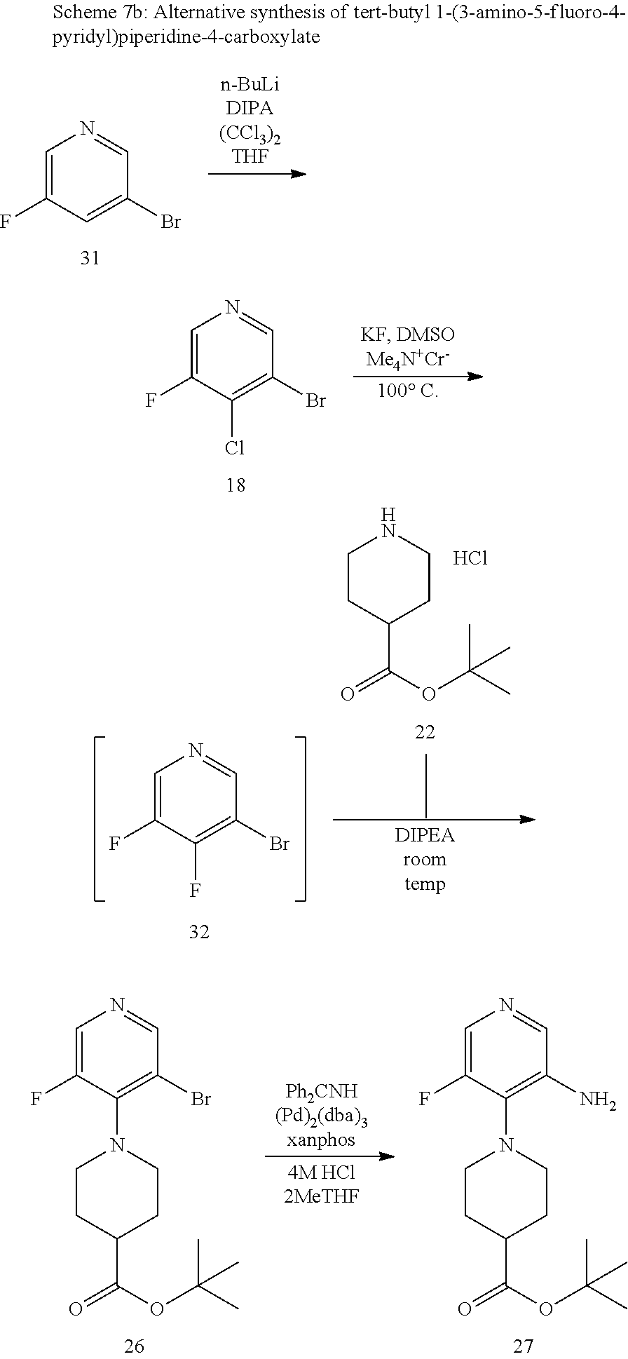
C1=C(F)C(Cl)=C(Br)C=N1.C1=C(F)C(F)=C(Br)C=N1.C1(C(=O)OC(C)(C)C)CCNCC1.Cl.C1(C(=O)OC(C)(C)C)CCN(C2=C(Br)C=NC=C2F)CC1.C1(C(=O)OC(C)(C)C)CCN(C2=C(N)C=NC=C2F)CC1.C1=C(F)C=C(Br)C=N1
